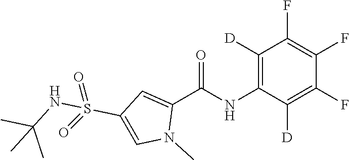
C1([D])=C(NC(C2=CC(S(=O)(=O)NC(C)(C)C)=CN2C)=O)C([D])=C(F)C(F)=C1F
